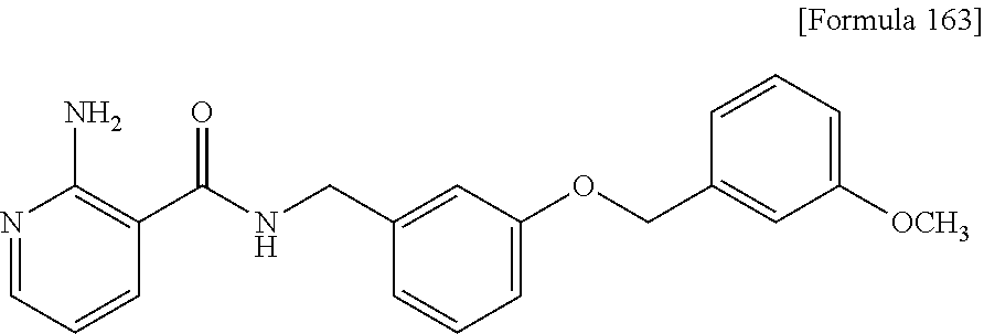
N1=CC=CC(C(NCC2=CC(OCC3=CC([OCH3])=CC=C3)=CC=C2)=O)=C1N
